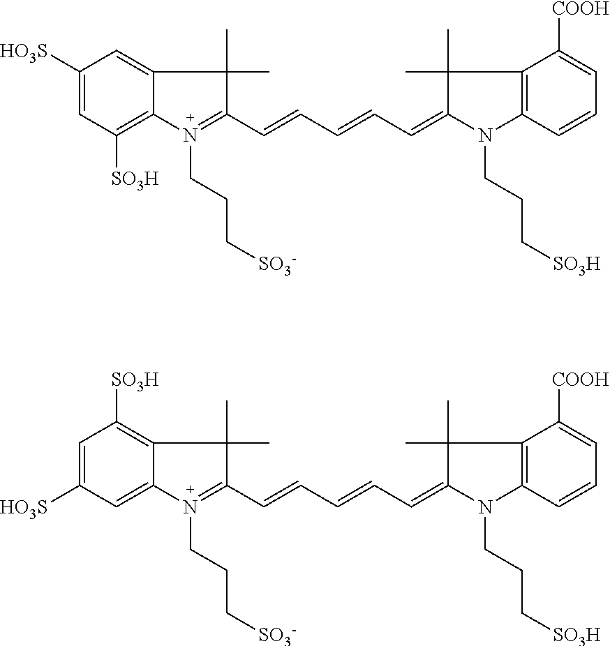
C1([HO3S])=CC([SO3H])=C2C(=C1)C(C)(C)C(C=CC=CC=C1N(CCC[SO3H])C3=C(C1(C)C)C([COOH])=CC=C3)=N2CCC[SO3-].C1=C([HO3S])C=C2C(=C1[SO3H])C(C)(C)C(C=CC=CC=C1N(CCC[SO3H])C3=C(C1(C)C)C([COOH])=CC=C3)=N2CCC[SO3-]
